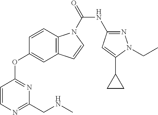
C1=CC2=C(C=C1OC1=NC(CNC)=NC=C1)C=CN2C(NC1=NN(CC)C(C2CC2)=C1)=O
